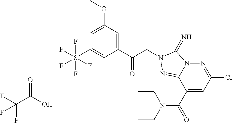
C(C(=O)O)(F)(F)F.C1=C(OC)C=C(C(CN2C(=N)N3N=C(Cl)C=C(C(=O)N(CC)CC)C3=N2)=O)C=C1S(F)(F)(F)(F)F
